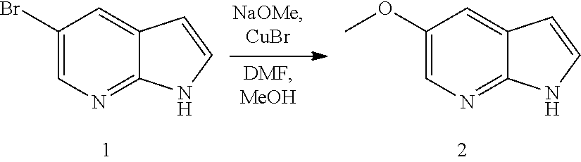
C1(OC)=CN=C2C(=C1)C=CN2.C1(Br)=CN=C2C(=C1)C=CN2
